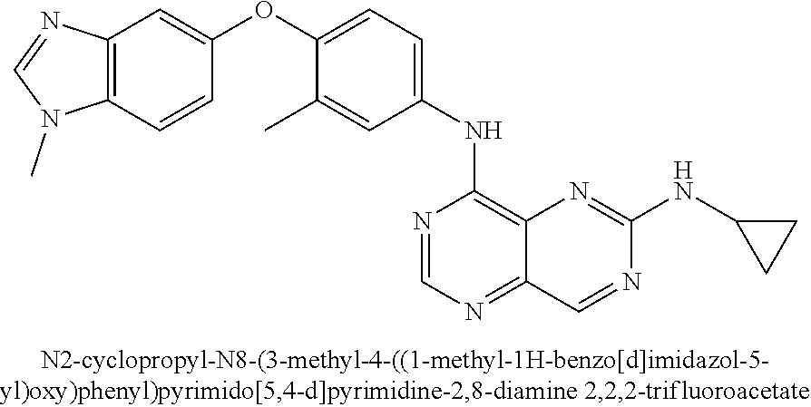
C1(OC2=CC=C(NC3=C4C(=NC=N3)C=NC(NC3CC3)=N4)C=C2C)=CC2=C(C=C1)N(C)C=N2
